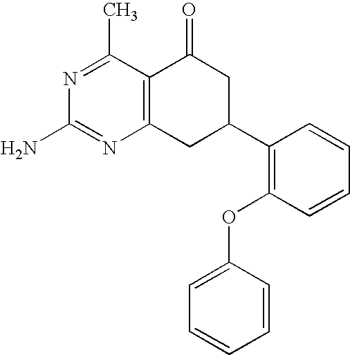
C12=C(C(C)=NC(N)=N1)C(=O)CC(C1=C(OC3=CC=CC=C3)C=CC=C1)C2
